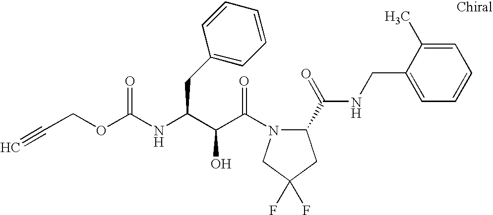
C(C(N1C(C(NCC2=CC=CC=C2C)=O)CC(F)(F)C1)=O)(O)C(CC1=CC=CC=C1)NC(=O)OCC#C
